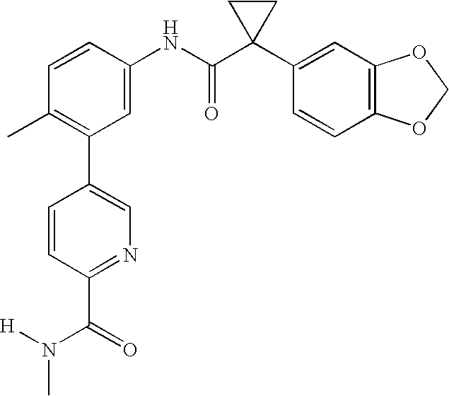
C1(NC(C2(C3=CC4=C(C=C3)OCO4)CC2)=O)=CC(C2=CN=C(C(N(C)[H])=O)C=C2)=C(C)C=C1
